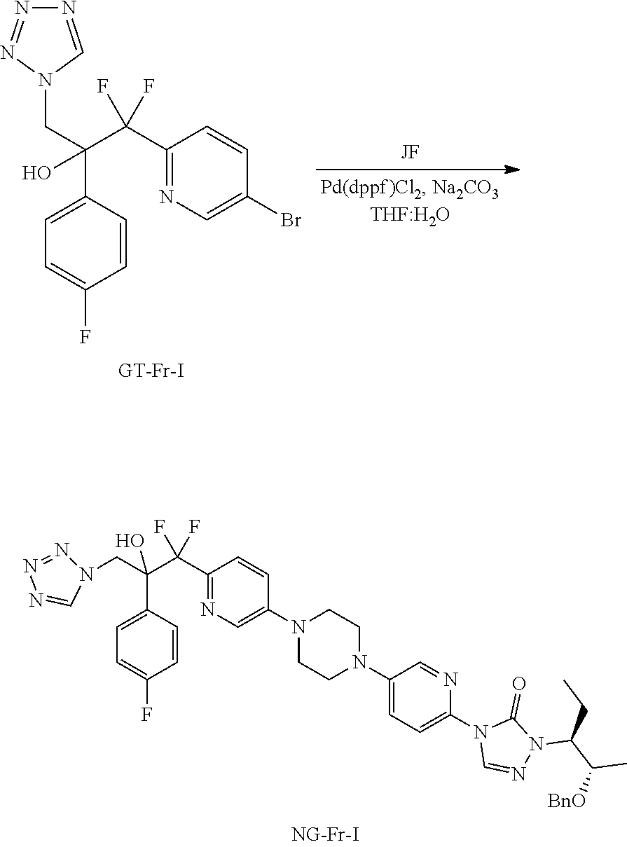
C(C(C1=CC=C(F)C=C1)(C(C1=NC=C(N2CCN(C3=CC=C(N4C=NN(C(C([BnO])C)CC)C4=O)N=C3)CC2)C=C1)(F)F)O)N1N=NN=C1.N1=CN(CC(C2=CC=C(F)C=C2)(O)C(C2=NC=C(Br)C=C2)(F)F)N=N1
